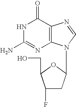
N1C(N)=NC2=C(C1=O)N=CN2C1CC(F)C(CO)O1
